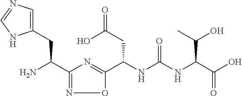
C(NC(NC(C(O)=O)C(O)C)=O)(C1=NC(C(N)CC2=CN=CN2)=NO1)CC(=O)O
